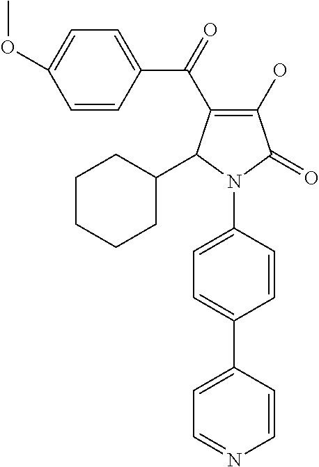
C1(O)=C(C(=O)C2=CC=C(OC)C=C2)C(C2CCCCC2)N(C2=CC=C(C3=CC=NC=C3)C=C2)C1=O
